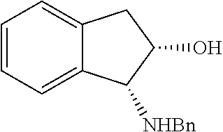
C1=CC=C2C(=C1)CC(O)C2[NHBn]
